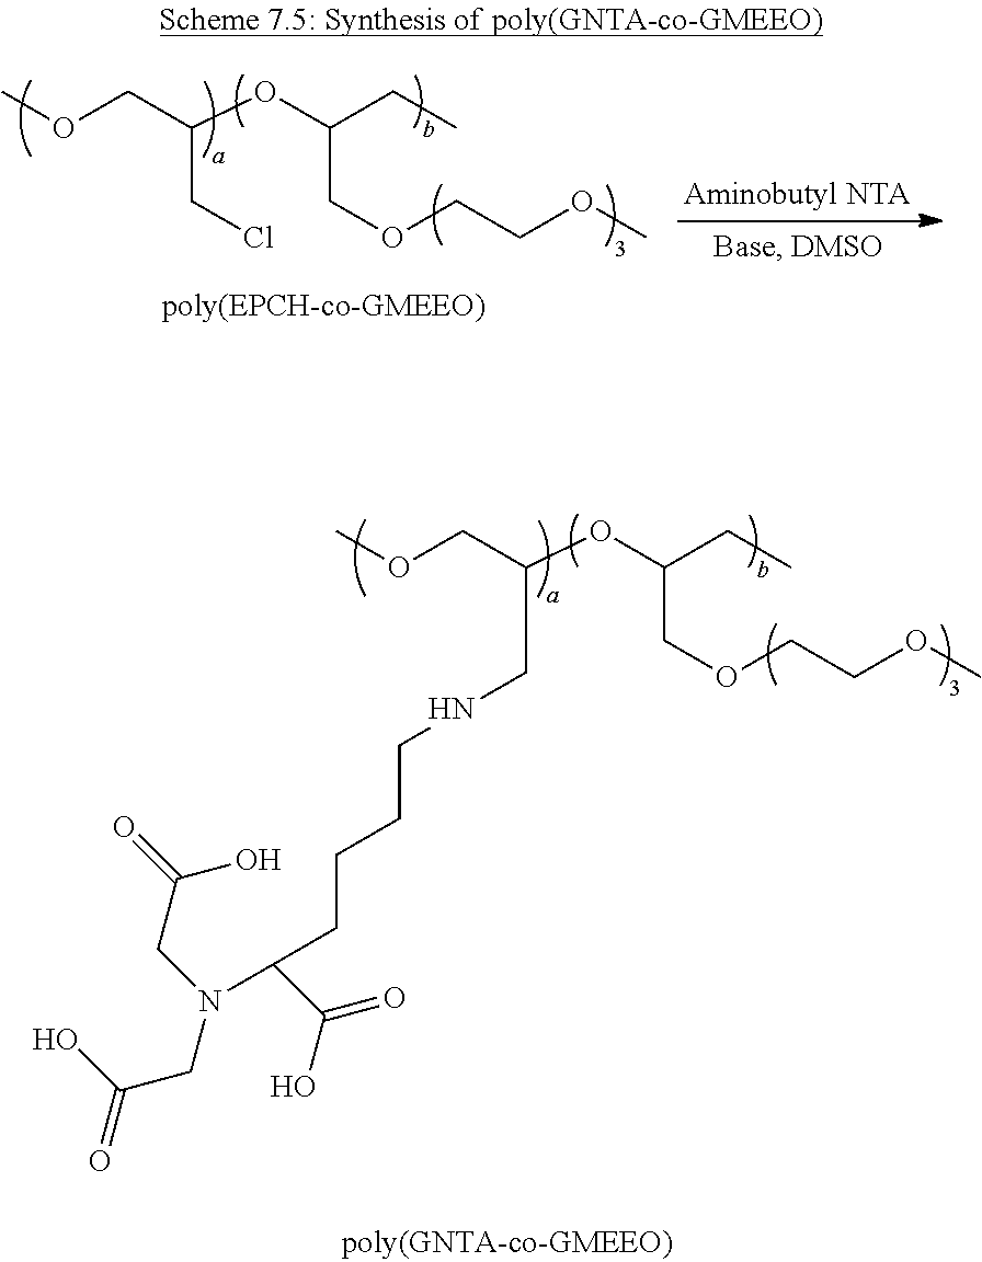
COCC(OC(CC)COCCOC)CCl.COCC(OC(CC)COCCOC)CNCCCCC(C(O)=O)N(CC(=O)O)CC(O)=O
